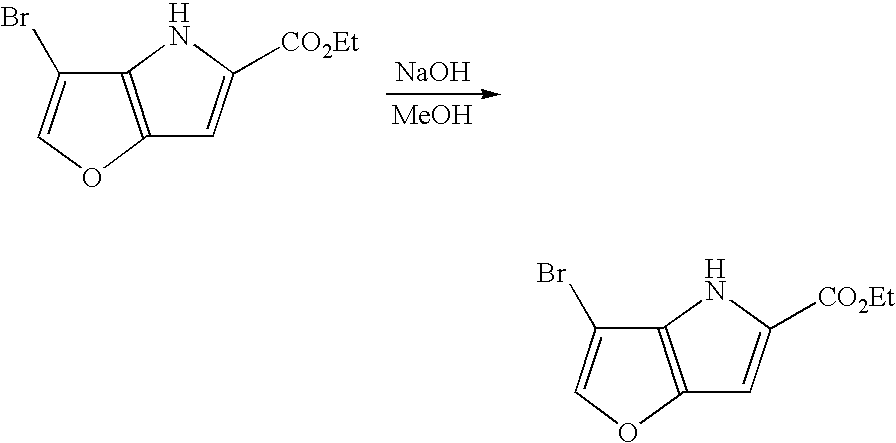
C12=C(OC=C1Br)C=C([CO2Et])N2.[NaOH].[MeOH].C12=C(OC=C1Br)C=C([CO2Et])N2
